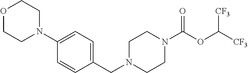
C1N(CC2=CC=C(N3CCOCC3)C=C2)CCN(C(OC([CF3])[CF3])=O)C1
